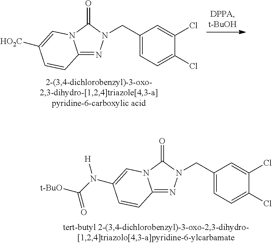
C12=NN(CC3=CC=C(Cl)C(Cl)=C3)C(=O)N1C=C([HO2C])C=C2.C12=NN(CC3=CC=C(Cl)C(Cl)=C3)C(=O)N1C=C(N(C(=O)[t-BuO])[H])C=C2
